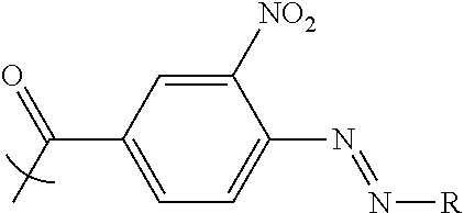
C1(C(C)=O)=CC=C(N=N[R])C([NO2])=C1
